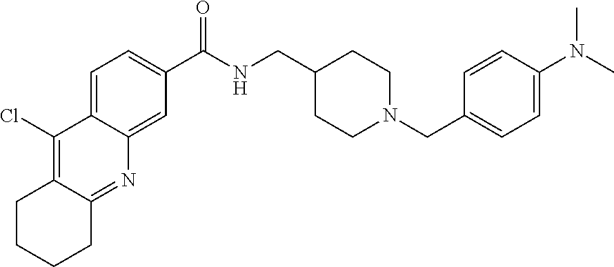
C1CCCC2=NC3=CC(C(NCC4CCN(CC5=CC=C(N(C)C)C=C5)CC4)=O)=CC=C3C(Cl)=C12
